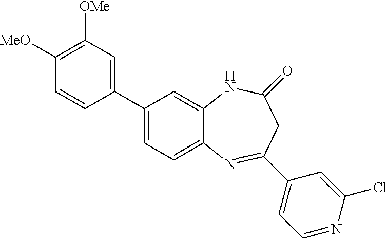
C1(C2=CC([OMe])=C([MeO])C=C2)=CC=C2C(=C1)NC(=O)CC(C1=CC=NC(Cl)=C1)=N2
